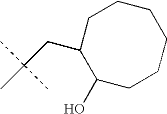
C(C(C)(C)C)C1CCCCCCC1O
